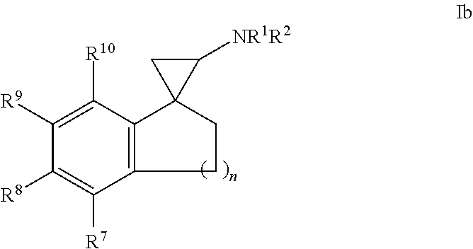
C12=C(C([R10])=C([R9])C([R8])=C1[R7])C1(CC2)C([NR1R2])C1
